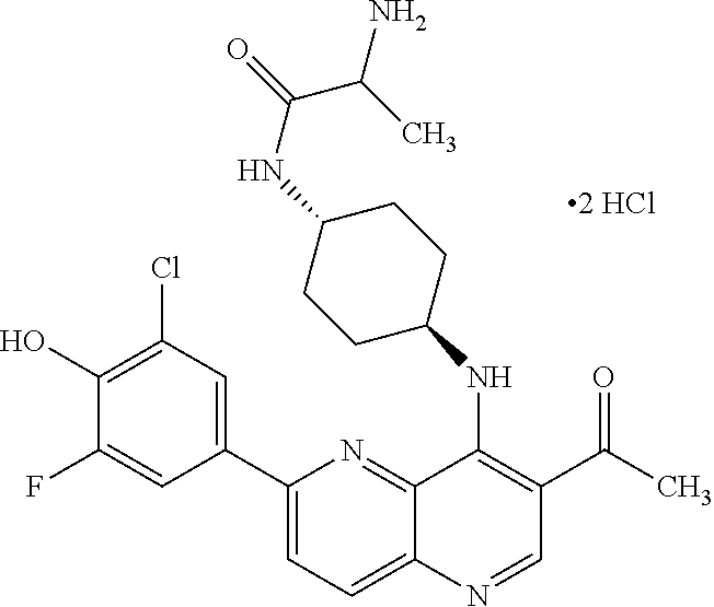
C1(C2=CC(Cl)=C(O)C(F)=C2)=CC=C2C(=N1)C(NC1CCC(NC(C(N)C)=O)CC1)=C(C(=O)C)C=N2
